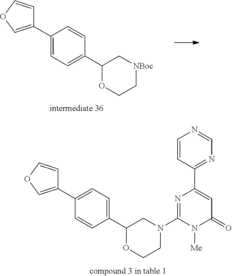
C1(C2=CC=C(C3OCC[NBoc]C3)C=C2)=COC=C1.C1(C2=CC=C(C3OCCN(C4=NC(C5=NC=NC=C5)=CC(=O)N4[Me])C3)C=C2)=COC=C1
